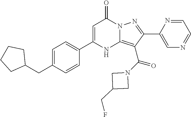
C1=C(C2=CC=C(CC3CCCC3)C=C2)NC2=C(C(=O)N3CC(CF)C3)C(C3=CN=CC=N3)=NN2C1=O
